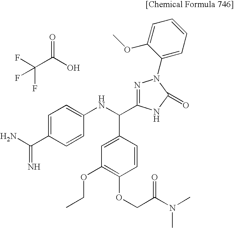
O=C(O)C(F)(F)F.C1=C(C(NC2=CC=C(C(=N)N)C=C2)C2=NN(C3=CC=CC=C3OC)C(=O)N2)C=CC(OCC(N(C)C)=O)=C1OCC
